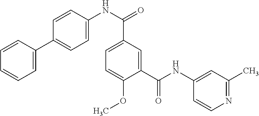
C1=C(C2=CC=C(NC(=O)C3=CC=C(OC)C(C(NC4=CC(C)=NC=C4)=O)=C3)C=C2)C=CC=C1
